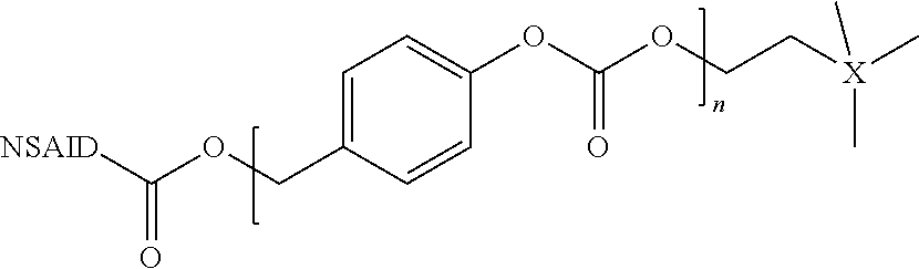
C1=C(COC([NSAID])=O)C=CC(OC(OCC[X](C)(C)C)=O)=C1
